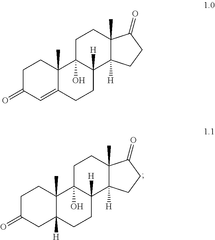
C1C(=O)C=C2C(C)(C1)C1(O)C([H])(CC2)C2([H])C(C)(CC1)C(=O)CC2.C1C(=O)CC2([H])C(C)(C1)C1(O)C([H])(CC2)C2([H])C(C)(CC1)C(=O)CC2
